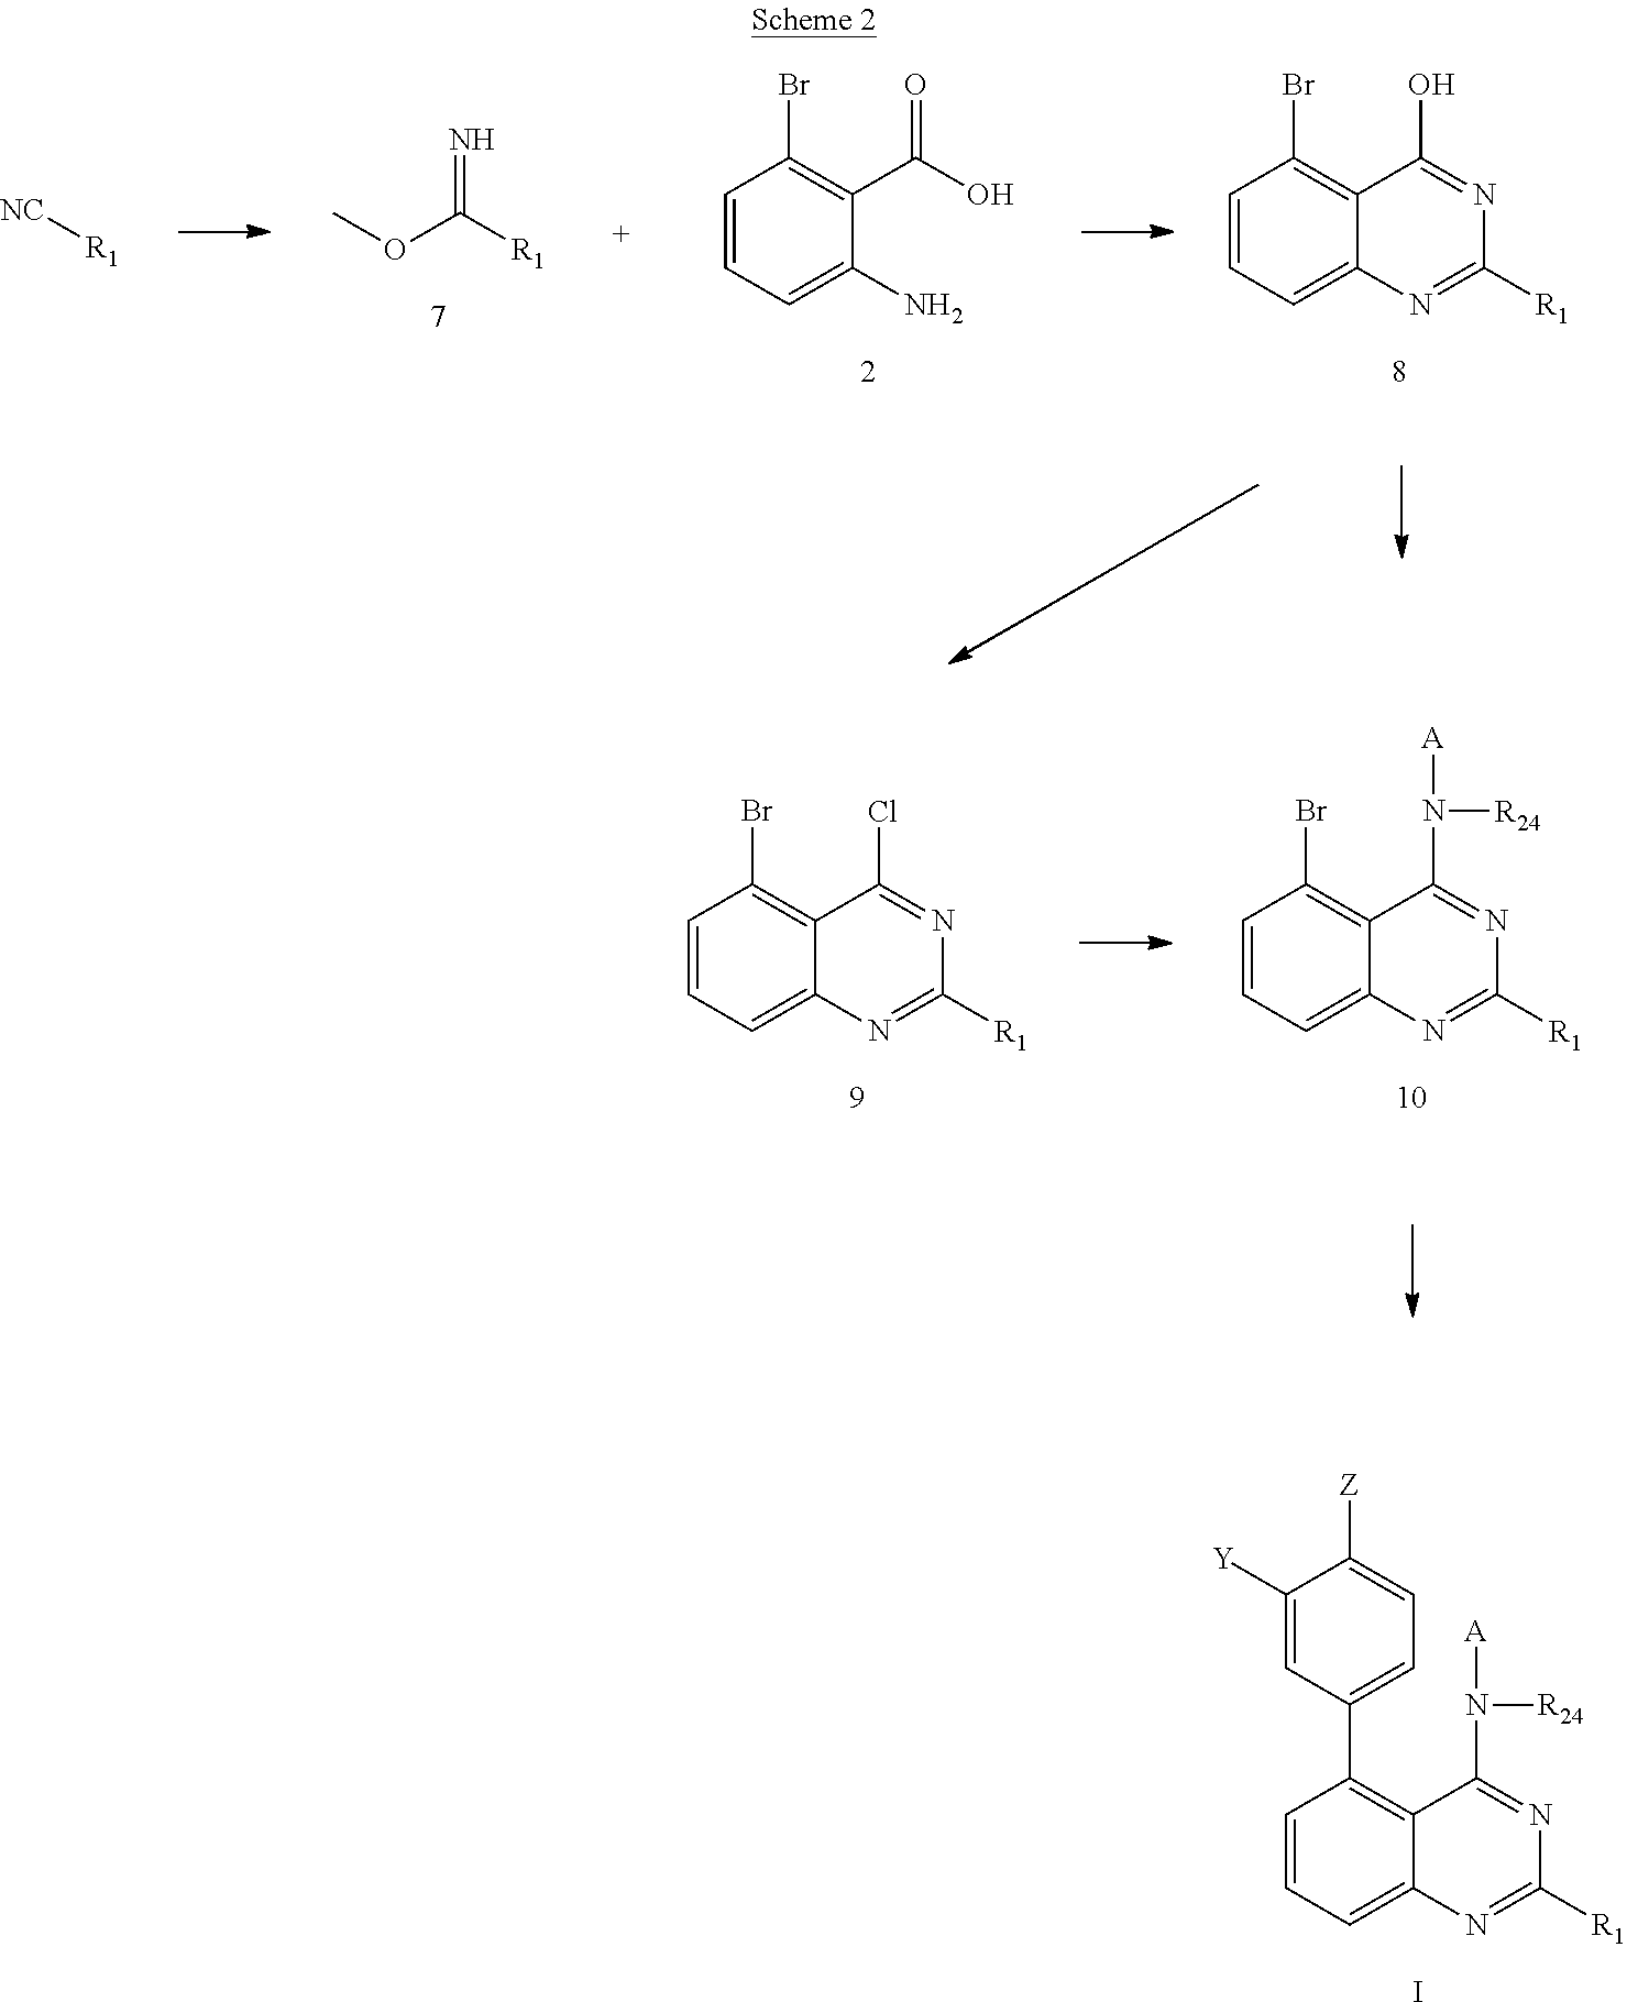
COC([R1])=N.C1=CC=C(N)C(C(O)=O)=C1Br.C1=CC=C2C(=C1Br)C(O)=NC([R1])=N2.[NC][R1].C1=CC=C2C(=C1Br)C(Cl)=NC([R1])=N2.C1=CC=C2C(=C1Br)C(N([R24])[A])=NC([R1])=N2.C1=CC=C2C(=C1C1=CC=C([Z])C([Y])=C1)C(N([R24])[A])=NC([R1])=N2.I
